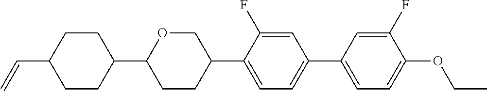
C1CC(C=C)CCC1C1CCC(C2=CC=C(C3=CC=C(OCC)C(F)=C3)C=C2F)CO1
